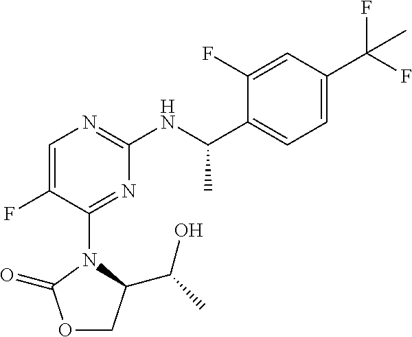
C1=C(F)C(N2C(=O)OCC2C(C)O)=NC(NC(C2=CC=C(C(F)(F)C)C=C2F)C)=N1
